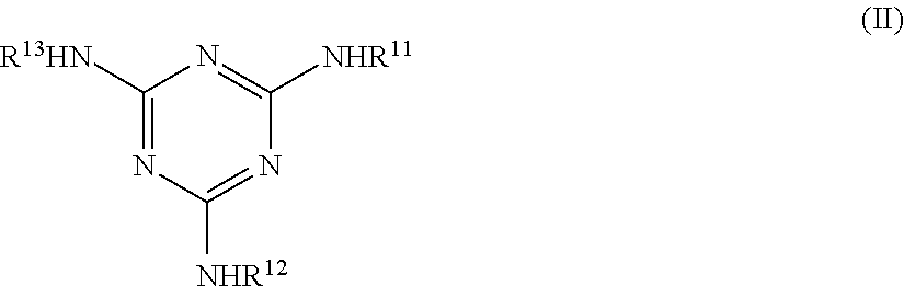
C1([R13HN])=NC([NHR12])=NC([NHR11])=N1
